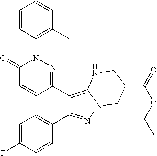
C1(C2=C3N(N=C2C2=CC=C(F)C=C2)CC(C(OCC)=O)CN3)=NN(C2=C(C)C=CC=C2)C(=O)C=C1
